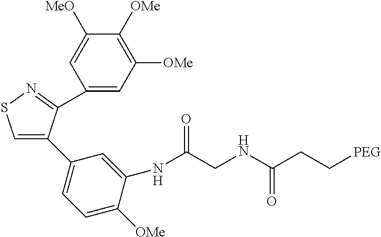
C1(C2=CSN=C2C2=CC([OMe])=C([OMe])C([MeO])=C2)=CC=C([OMe])C(NC(CNC(CC[PEG])=O)=O)=C1
